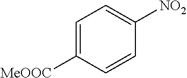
C1=C([MeOOC])C=CC([NO2])=C1
